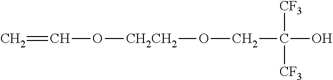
C(=C)O[CH2CH2]OCC(O)([CF3])[CF3]
